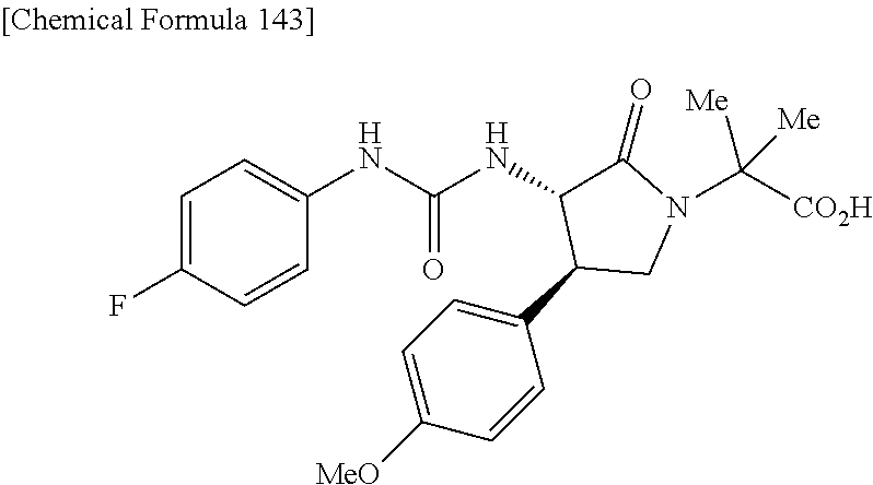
C1=C(F)C=CC(NC(NC2C(C3=CC=C([MeO])C=C3)CN(C([CO2H])([Me])[Me])C2=O)=O)=C1
